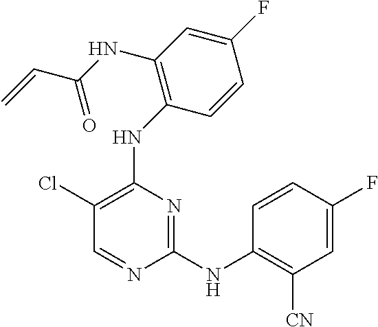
N(C1=C(Cl)C=NC(NC2=C([CN])C=C(F)C=C2)=N1)C1=C(NC(C=C)=O)C=C(F)C=C1
